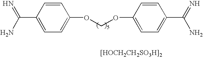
C1(C(N)=N)=CC=C(OCOC2=CC=C(C(=N)N)C=C2)C=C1.[[HOCH2CH2SO3H]2]
